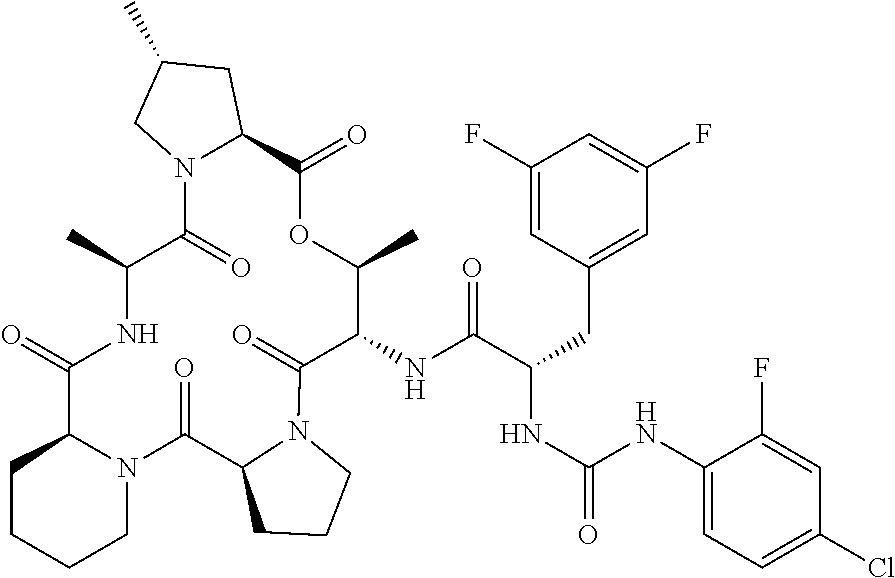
C1CCCN2C1C(=O)NC(C)C(=O)N1C(CC(C)C1)C(=O)OC(C)C(NC(C(NC(=O)NC1=CC=C(Cl)C=C1F)CC1=CC(F)=CC(F)=C1)=O)C(=O)N1CCCC1C2=O
